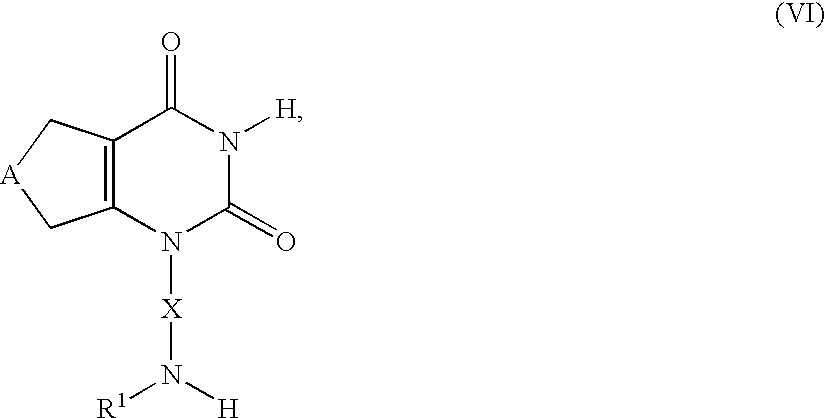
C12=C(N([X]N([H])[R1])C(=O)N([H])C1=O)C[A]C2
